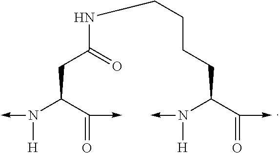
N(C(C(=O)->C)CC(NCCCCC(N([H])->C)C(=O)->C)=O)([H])->C
